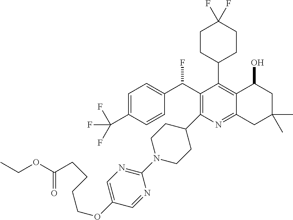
C1=C(C(F)(F)F)C=CC(C(C2=C(C3CCN(C4=NC=C(OCCCCC(OCC)=O)C=N4)CC3)N=C3C(=C2C2CCC(F)(F)CC2)C(O)CC(C)(C)C3)F)=C1
